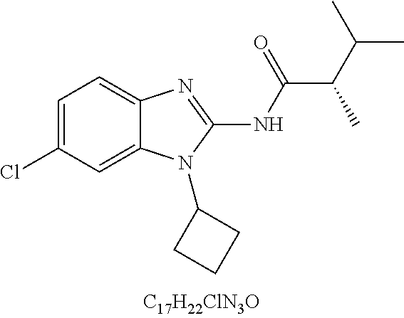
C1=C(Cl)C=C2C(=C1)N=C(NC(C(C(C)C)C)=O)N2C1CCC1
